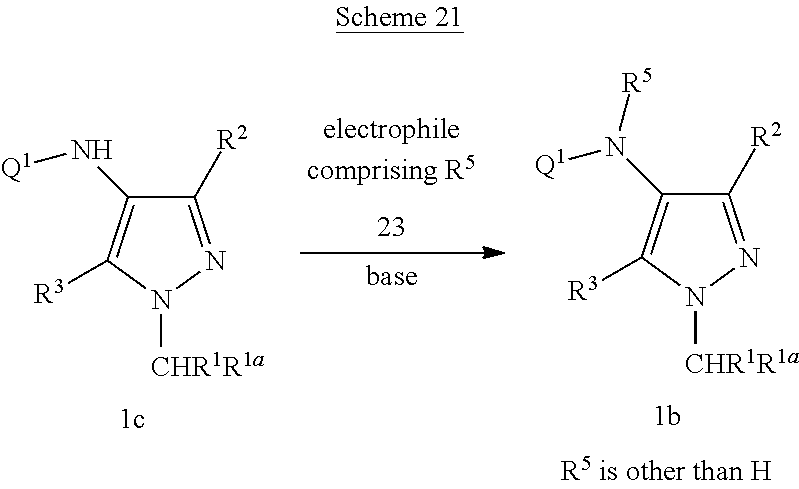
C1([R2])=NN([CHR1R1a])C([R3])=C1N[Q1].C1([R2])=NN([CHR1R1a])C([R3])=C1N([Q1])[R5]
